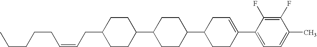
C1(F)=C(F)C(C2=CCC(C3CCC(C4CCC(CC=CCCCCC)CC4)CC3)CC2)=CC=C1C
